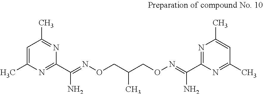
C1=C(C)N=C(C(N)=NOCC(CON=C(N)C2=NC(C)=CC(C)=N2)C)N=C1C
